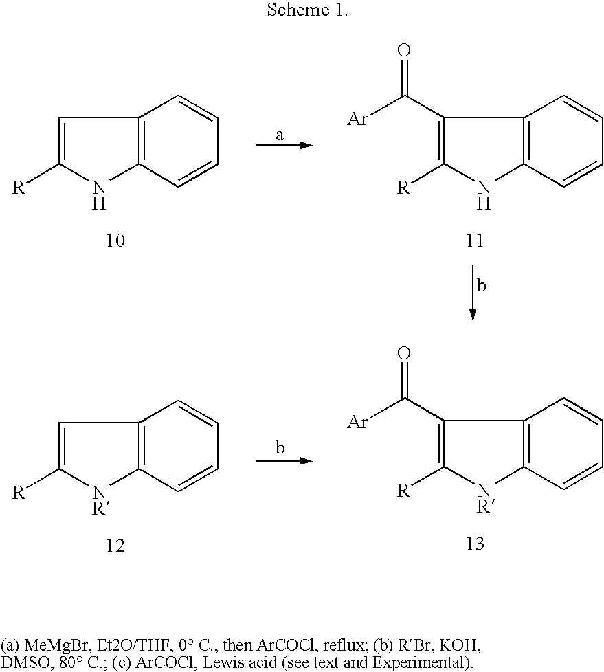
C12=C(C=CC=C1)NC([R])=C2.C12=C(C=CC=C1)NC([R])=C2C([Ar])=O.C12=C(C=CC=C1)[NR]C([R])=C2C([Ar])=O.C12=C(C=CC=C1)[NR]C([R])=C2
